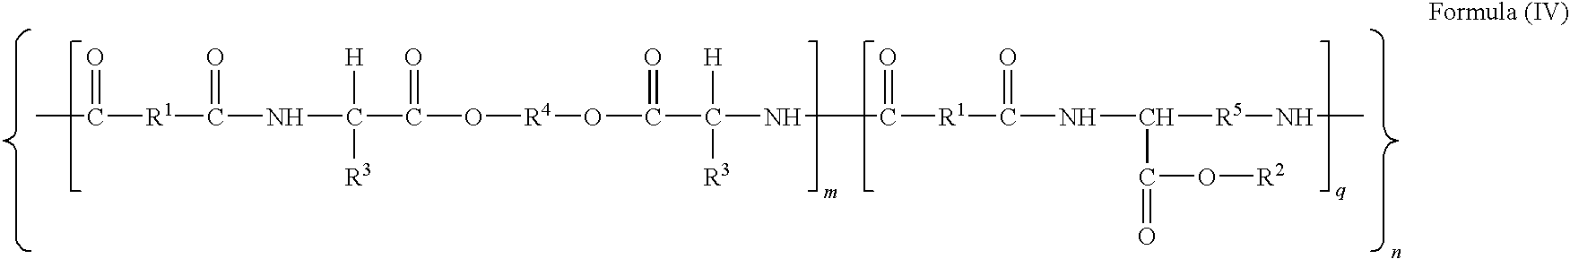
C([R1]C(NC(C(O[R4]OC(C(NC([R1]C(NC([R5]NC)C(=O)O[R2])=O)=O)([H])[R3])=O)=O)([H])[R3])=O)(=O)C
